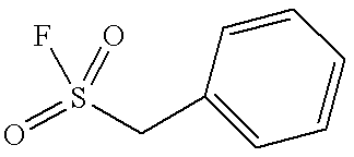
C1(CS(=O)(F)=O)=CC=CC=C1
